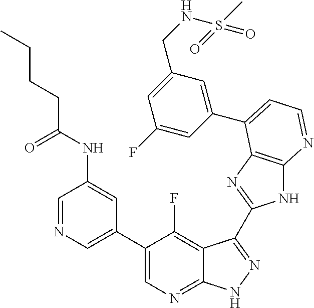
C1=NC=C(C2=CN=C3C(=C2F)C(C2=NC4=C(N2)N=CC=C4C2=CC(CNS(C)(=O)=O)=CC(F)=C2)=NN3)C=C1NC(=O)CCCC
